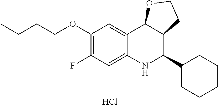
C12=CC(OCCCC)=C(F)C=C1NC(C1CCCCC1)C1C2OCC1.Cl
